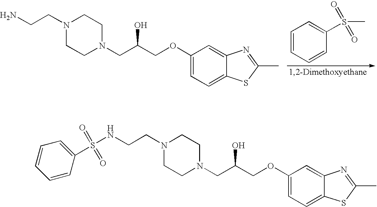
C1=CC=CC(S(C)(=O)=O)=C1.N1(CCN)CCN(CC(COC2=CC=C3C(=C2)N=C(C)S3)O)CC1.N1(CCNS(C2=CC=CC=C2)(=O)=O)CCN(CC(COC2=CC=C3C(=C2)N=C(C)S3)O)CC1
